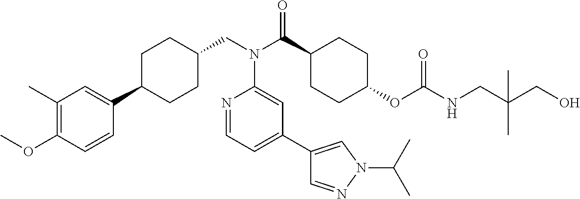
C1(C)=C(OC)C=CC(C2CCC(CN(C3=CC(C4=CN(C(C)C)N=C4)=CC=N3)C(=O)C3CCC(OC(=O)NCC(CO)(C)C)CC3)CC2)=C1
